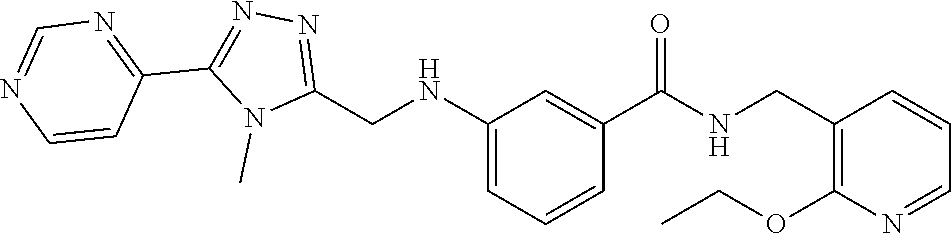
N1=C(CNC2=CC=CC(C(=O)NCC3=C(OCC)N=CC=C3)=C2)N(C)C(C2=NC=NC=C2)=N1
